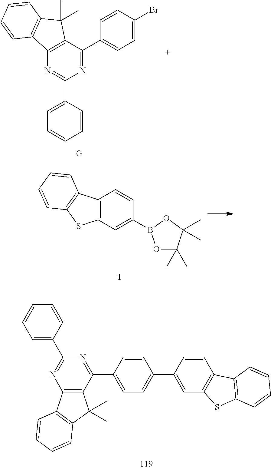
C12=C(C(C3=CC=C(Br)C=C3)=NC(C3=CC=CC=C3)=N1)C(C)(C)C1=C2C=CC=C1.C12=C(C(C3=CC=C(C4=CC5=C(C=C4)C4=C(S5)C=CC=C4)C=C3)=NC(C3=CC=CC=C3)=N1)C(C)(C)C1=C2C=CC=C1.C12=C(C=C(B3OC(C)(C)C(C)(C)O3)C=C1)SC1=C2C=CC=C1.I
